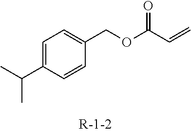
C1=C(C(C)C)C=CC(COC(C=C)=O)=C1
